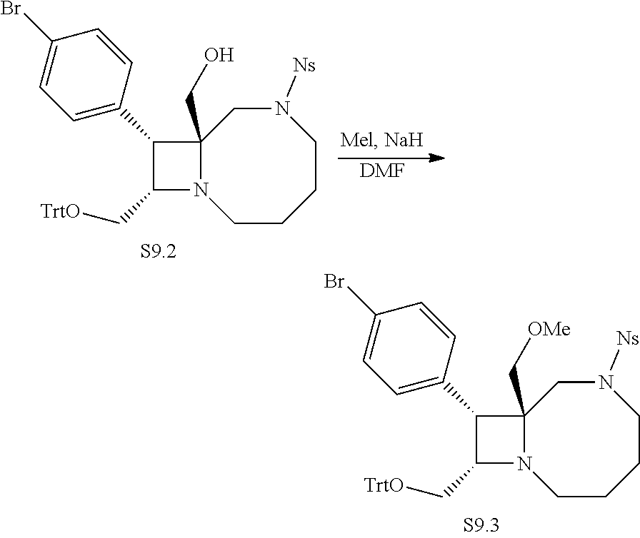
C1C2(CO)N(CCCCN1[Ns])C(C[TrtO])C2C1=CC=C(Br)C=C1.[DMF].C1C2(C[OMe])N(CCCCN1[Ns])C(C[TrtO])C2C1=CC=C(Br)C=C1
